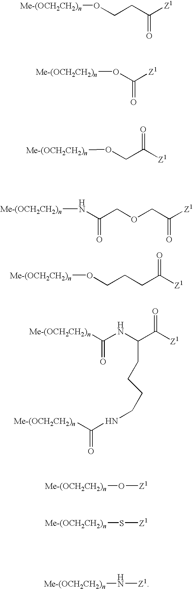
[Me-(OCH2CH2)n]OCCC([Z1])=O.[Me-(OCH2CH2)n]OCC([Z1])=O.[Me-(OCH2CH2)n]NC(COCC([Z1])=O)=O.[Me-(OCH2CH2)n]OCCCC([Z1])=O.[Me-(OCH2CH2)n]C(NC(C([Z1])=O)CCCCNC([Me-(OCH2CH2)n])=O)=O.[Me-(OCH2CH2)n]O[Z1].[Me-(OCH2CH2)n]S[Z1].[Me-(OCH2CH2)n]N[Z1].[Me-(OCH2CH2)n]OC([Z1])=O
